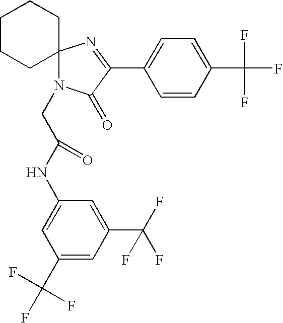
C12(N(CC(=O)NC3=CC(C(F)(F)F)=CC(C(F)(F)F)=C3)C(=O)C(C3=CC=C(C(F)(F)F)C=C3)=N1)CCCCC2
